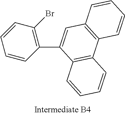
C12=C(C=C(C3=C(Br)C=CC=C3)C3=C1C=CC=C3)C=CC=C2
